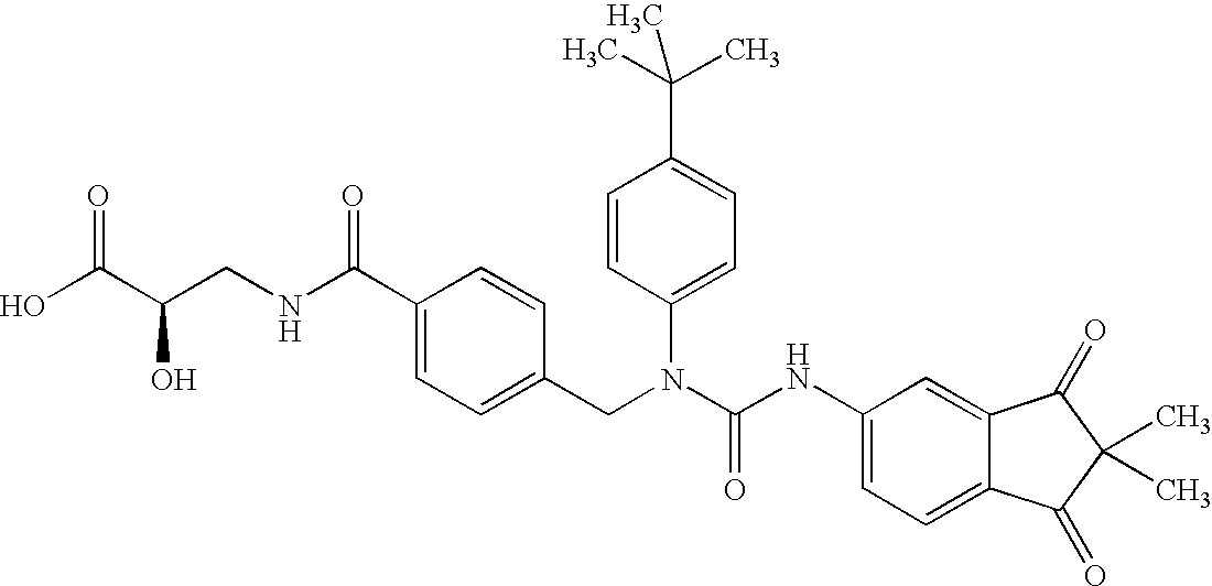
OC(C(CNC(C1=CC=C(CN(C(NC2=CC=C3C(=C2)C(=O)C(C)(C)C3=O)=O)C2=CC=C(C(C)(C)C)C=C2)C=C1)=O)O)=O
